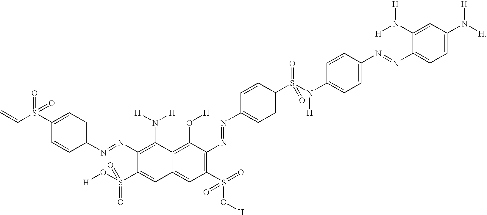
C1=C(S(C=C)(=O)=O)C=CC(N=NC2=C(N([H])[H])C3=C(O[H])C(N=NC4=CC=C(S(N([H])C5=CC=C(N=NC6=CC=C(N([H])[H])C=C6N([H])[H])C=C5)(=O)=O)C=C4)=C(S(O[H])(=O)=O)C=C3C=C2S(O[H])(=O)=O)=C1
